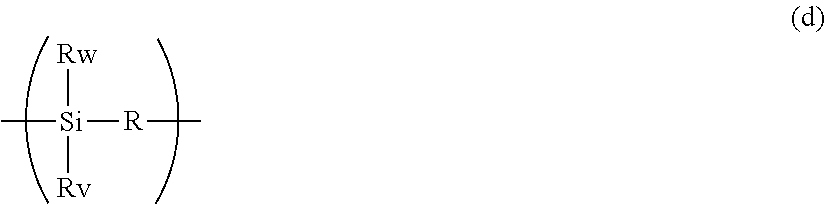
C[Si]([Rw])([Rv])[R]C
